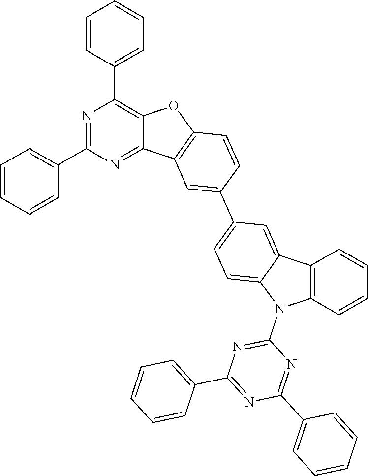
N1=C(C2=CC=CC=C2)N=C2C(=C1C1=CC=CC=C1)OC1=C2C=C(C2=CC=C3C(=C2)C2=C(N3C3=NC(C4=CC=CC=C4)=NC(C4=CC=CC=C4)=N3)C=CC=C2)C=C1
